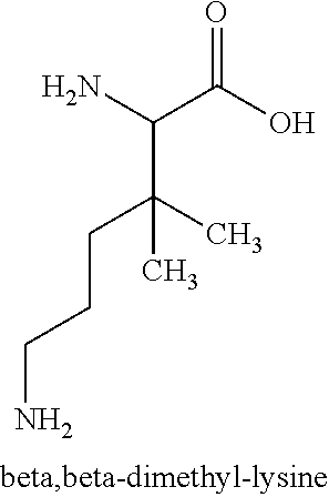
O=C(O)C(N)C(CCCN)(C)C
